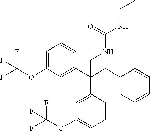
C1=C(OC(F)(F)F)C=C(C(CC2=CC=CC=C2)(C2=CC(OC(F)(F)F)=CC=C2)CNC(NCC)=O)C=C1
